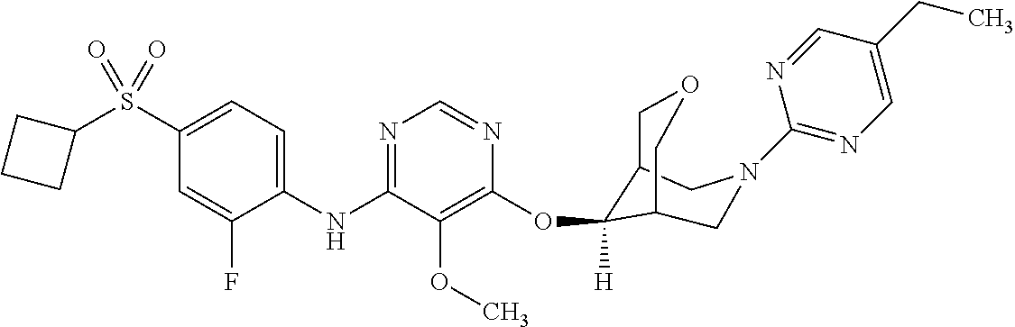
C1(NC2=NC=NC(OC3([H])C4COCC3CN(C3=NC=C(CC)C=N3)C4)=C2OC)=CC=C(S(C2CCC2)(=O)=O)C=C1F
